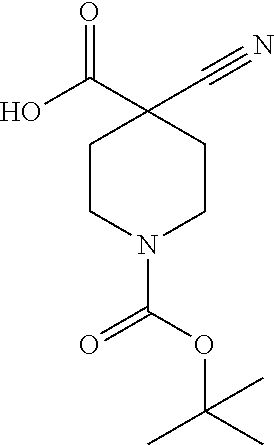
C1CN(C(OC(C)(C)C)=O)CCC1(C(O)=O)C#N
